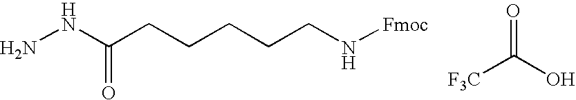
NNC(CCCCCN[Fmoc])=O.[F3C]C(O)=O
